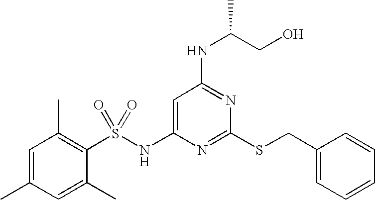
C1=C(NS(C2=C(C)C=C(C)C=C2C)(=O)=O)N=C(SCC2=CC=CC=C2)N=C1NC(CO)C
